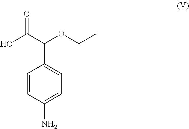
C1=CC(N)=CC=C1C(OCC)C(O)=O
